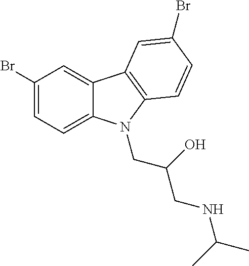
C1(Br)=CC=C2C(=C1)C1=C(N2CC(O)CNC(C)C)C=CC(Br)=C1
